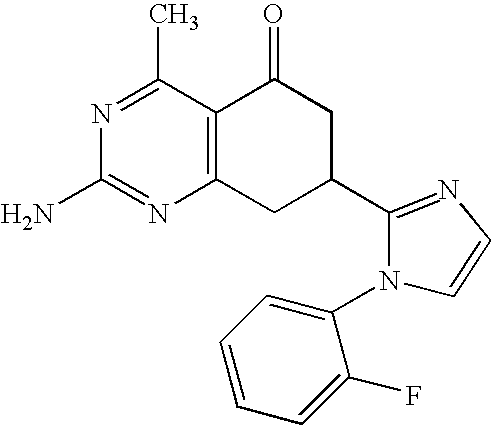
C12=C(CC(C3=NC=CN3C3=CC=CC=C3F)CC1=O)N=C(N)N=C2C
